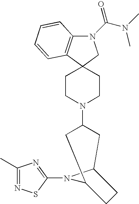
C12(CCN(C3CC4N(C5=NC(C)=NS5)C(C3)CC4)CC1)CN(C(=O)N(C)C)C1=C2C=CC=C1
